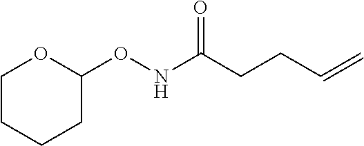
C1CCCC(ONC(CCC=C)=O)O1
